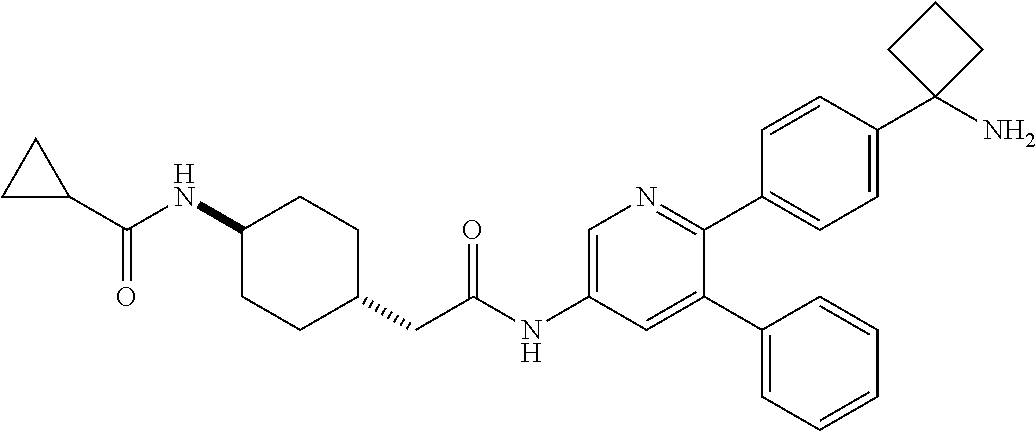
C1(NC(C2CC2)=O)CCC(CC(NC2=CN=C(C3=CC=C(C4(N)CCC4)C=C3)C(C3=CC=CC=C3)=C2)=O)CC1
